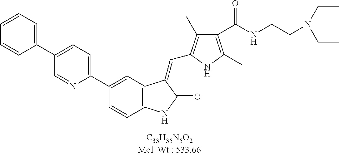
C1(C2=CC3=C(C=C2)NC(=O)C3=CC2=C(C)C(C(NCCN(CC)CC)=O)=C(C)N2)=CC=C(C2=CC=CC=C2)C=N1
